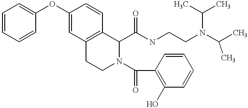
C1=CC=CC(OC2=CC3=C(C=C2)C(C(NCCN(C(C)C)C(C)C)=O)N(C(C2=C(O)C=CC=C2)=O)CC3)=C1
